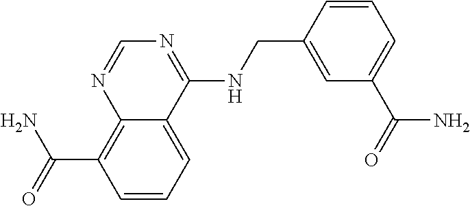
C(C1=C2N=CN=C(NCC3=CC(C(=O)N)=CC=C3)C2=CC=C1)(N)=O
